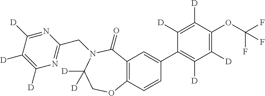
C12=C(C=CC(C3=C([D])C([D])=C(OC(F)(F)F)C([D])=C3[D])=C1)OCC([D])([D])N(CC1=NC([D])=C([D])C([D])=N1)C2=O
